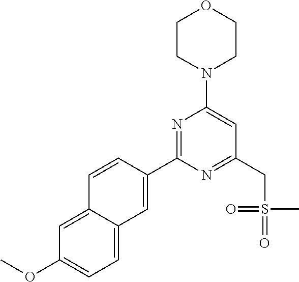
C1=C2C(=CC(OC)=C1)C=CC(C1=NC(N3CCOCC3)=CC(CS(=O)(C)=O)=N1)=C2
